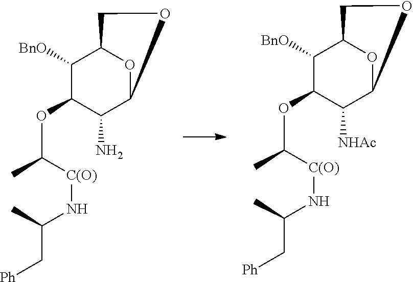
C1([BnO])C(OC(C)[C(O)]NC(C[Ph])C)C([NHAc])C2OC1CO2.C1([BnO])C(OC(C)[C(O)]NC(C[Ph])C)C(N)C2OC1CO2
